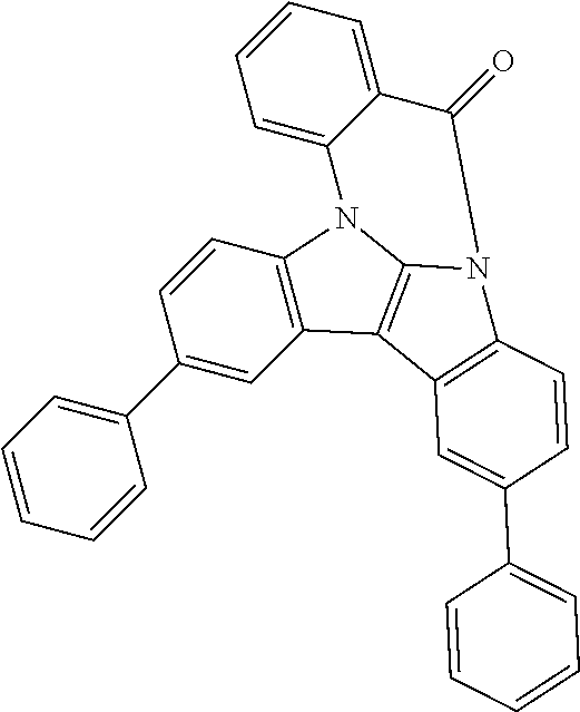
C1(C2=CC=CC=C2)=CC2=C(C=C1)N1C3=C2C2=C(N3C(=O)C3=CC=CC=C13)C=CC(C1=CC=CC=C1)=C2
